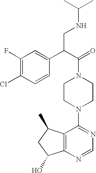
C12=C(N=CN=C1N1CCN(C(=O)C(C3=CC(F)=C(Cl)C=C3)CNC(C)C)CC1)C(O)CC2C
